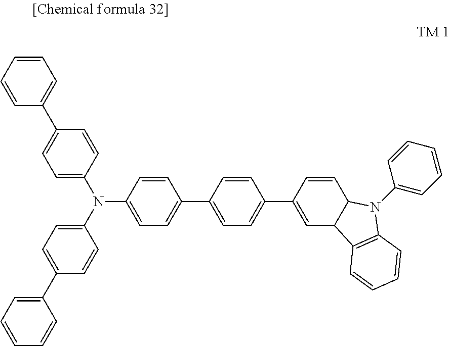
C1(N(C2=CC=C(C3=CC=CC=C3)C=C2)C2=CC=C(C3=CC=CC=C3)C=C2)=CC=C(C2=CC=C(C3=CC4C(C=C3)N(C3=CC=CC=C3)C3=C4C=CC=C3)C=C2)C=C1
